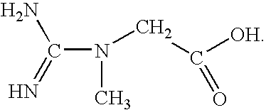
C(N(C)CC(=O)[OH])(N)=N
